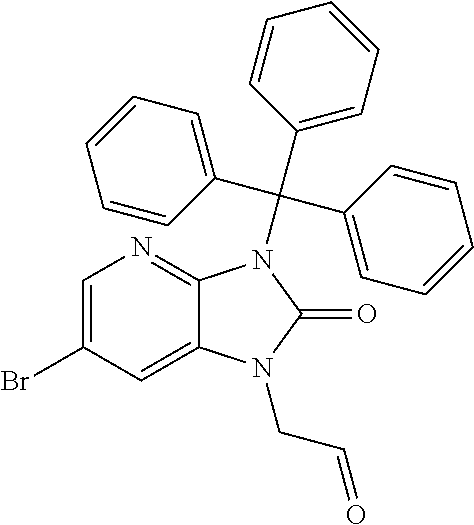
C1=C(Br)C=C2C(=N1)N(C(C1=CC=CC=C1)(C1=CC=CC=C1)C1=CC=CC=C1)C(=O)N2CC=O
